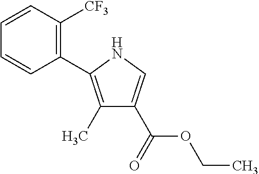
C1(C)=C(C2=C([CF3])C=CC=C2)NC=C1C(=O)OCC
